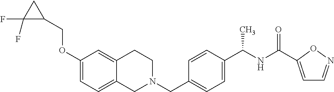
C1(OCC2CC2(F)F)=CC=C2C(=C1)CCN(CC1=CC=C(C(NC(=O)C3=CC=NO3)C)C=C1)C2
